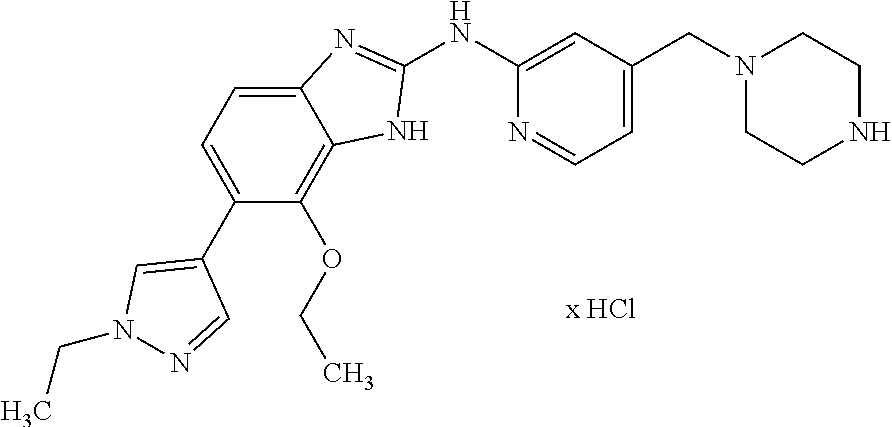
C1(NC2=CC(CN3CCNCC3)=CC=N2)=NC2=CC=C(C3=CN(CC)N=C3)C(OCC)=C2N1
